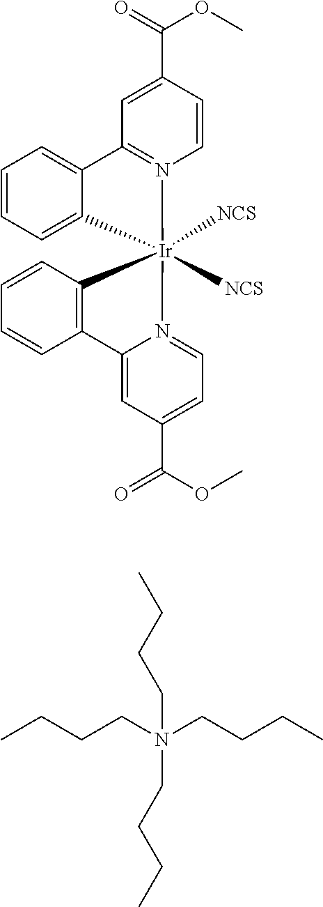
C1=CC=C2C(=C1)C1=N(C=CC(C(=O)OC)=C1)[Ir]21([NCS])([NCS])C2=C(C=CC=C2)C2=CC(C(=O)OC)=CC=N21.CCCCN(CCCC)(CCCC)CCCC
